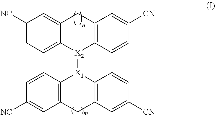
C1([NC])=CC=C2C(=C1)CC1=C([X2]2[X1]2C3=C(CC4=C2C=CC([NC])=C4)C=C([CN])C=C3)C=CC([CN])=C1
